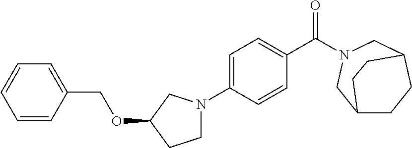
C1CC2CN(C(C3=CC=C(N4CCC(OCC5=CC=CC=C5)C4)C=C3)=O)CC1CC2
